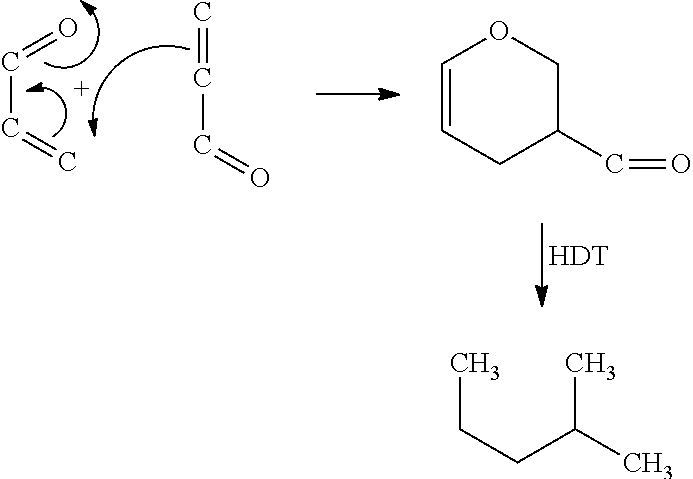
C(C=C)=O.C=CC=O.C1=CCC(C=O)CO1.[HDT].CCCC(C)C
